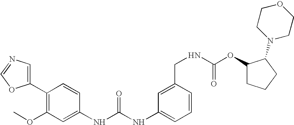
C1(C2=C(OC)C=C(NC(NC3=CC=CC(CNC(OC4CCCC4N4CCOCC4)=O)=C3)=O)C=C2)=CN=CO1
